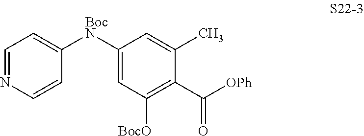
C1=NC=CC([BocN]C2=CC([BocO])=C(C(=O)[OPh])C(C)=C2)=C1
